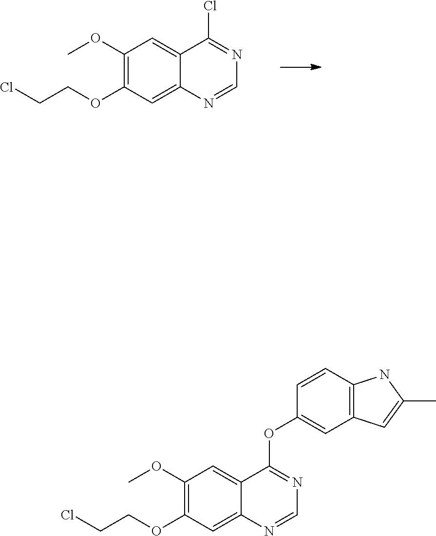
C(OC1=C(OC)C=C2C(=C1)N=CN=C2Cl)CCl.C(OC1=C(OC)C=C2C(=C1)N=CN=C2OC1=CC2=C(C=C1)NC(C)=C2)CCl
